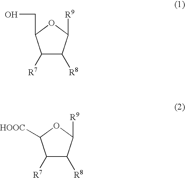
C1([R7])C([R8])C([R9])OC1CO.C1([R7])C([R8])C([R9])OC1[HOOC]
